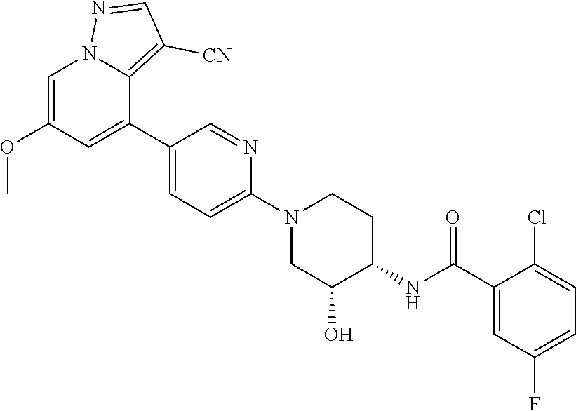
C1=C(OC)C=C(C2=CC=C(N3CC(O)C(NC(C4=CC(F)=CC=C4Cl)=O)CC3)N=C2)C2=C([CN])C=NN12
